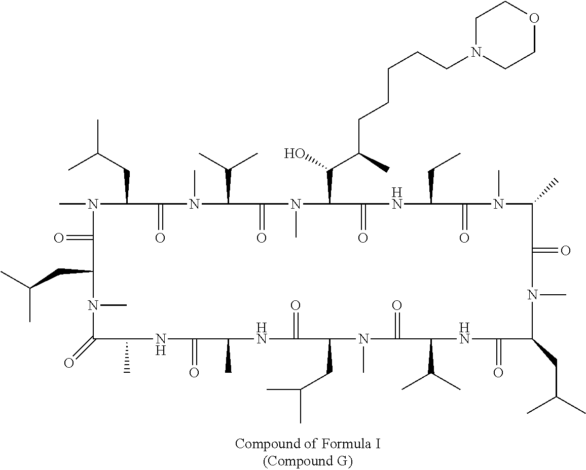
CC(CC1N(C)C(=O)C(CC(C)C)N(C)C(=O)C(C)NC(=O)C(C)NC(=O)C(CC(C)C)N(C)C(=O)C(C(C)C)NC(=O)C(CC(C)C)N(C)C(=O)C(C)N(C)C(=O)C(CC)NC(=O)C(C(C(C)CCCCCN2CCOCC2)O)N(C)C(=O)C(C(C)C)N(C)C1=O)C
